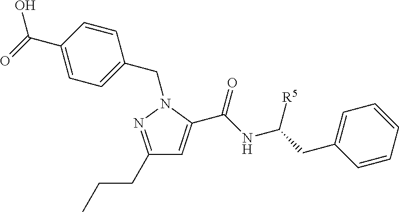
C1(CCC)=NN(CC2=CC=C(C(=O)O)C=C2)C(C(NC(CC2=CC=CC=C2)[R5])=O)=C1
